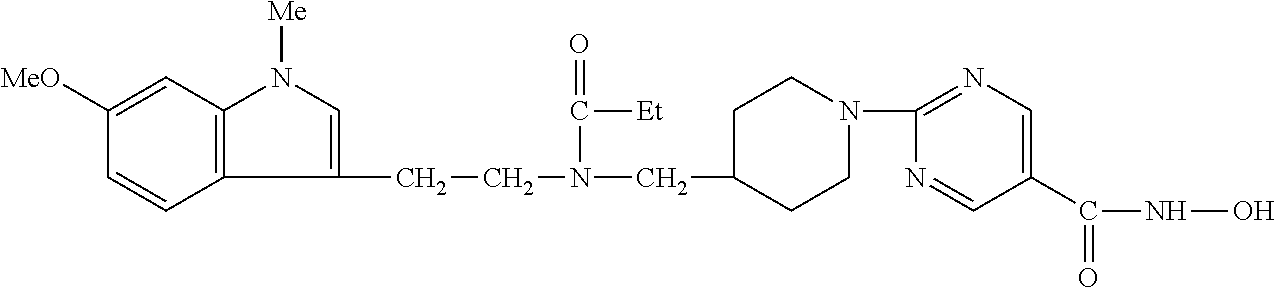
C12=C(C=C([MeO])C=C1)N([Me])C=C2CCN(CC1CCN(C2=NC=C(C(=O)NO)C=N2)CC1)C(=O)[Et]
